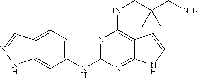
C1(NC2=NC(NCC(CN)(C)C)=C3C(=N2)NC=C3)=CC=C2C(=C1)NN=C2
